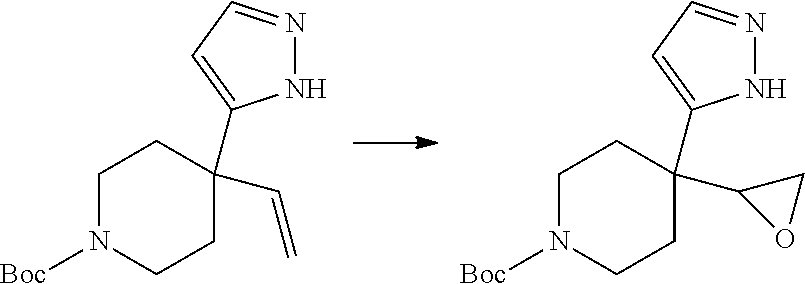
C1N([Boc])CCC(C=C)(C2=CC=NN2)C1.C1N([Boc])CCC(C2OC2)(C2=CC=NN2)C1
